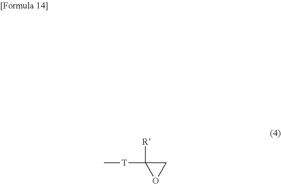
C[T]C1([R])OC1
